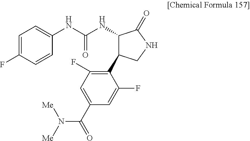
C1=C(F)C=CC(NC(NC2C(C3=C(F)C=C(C(N([Me])[Me])=O)C=C3F)CNC2=O)=O)=C1
